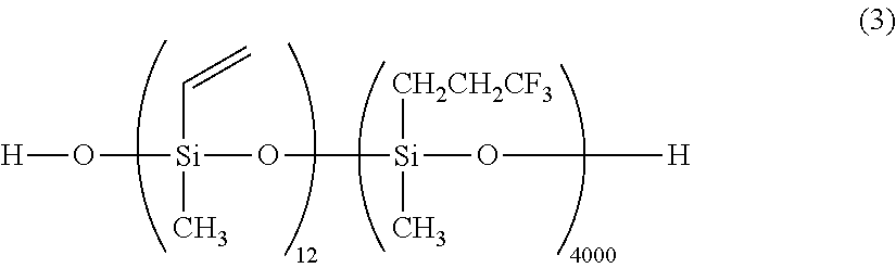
[H]O[Si](O[Si](O[H])(C)[CH2CH2CF3])(C=C)C
